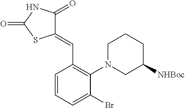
C1(=CC2=C(N3CCCC([NHBoc])C3)C(Br)=CC=C2)C(=O)NC(=O)S1
